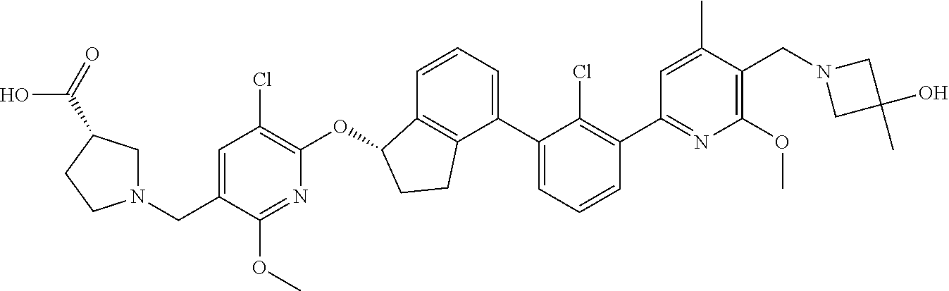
N1=C(C2=C(Cl)C(C3=CC=CC4=C3CCC4OC3=C(Cl)C=C(CN4CC(C(=O)O)CC4)C(OC)=N3)=CC=C2)C=C(C)C(CN2CC(C)(O)C2)=C1OC
